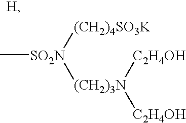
[SO2N](C)([(CH2)4SO3K])[(CH2)3N]([C2H4OH])[C2H4OH]
